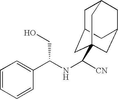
C1=CC=CC(C(NC([CN])C23CC4CC(CC(C2)C4)C3)CO)=C1
